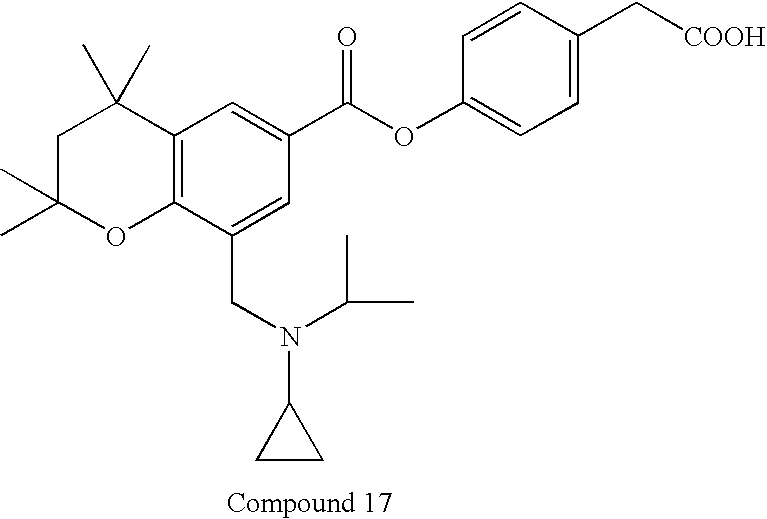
C1C(C)(C)OC2=C(C1(C)C)C=C(C(OC1=CC=C(C[COOH])C=C1)=O)C=C2CN(C(C)C)C1CC1
